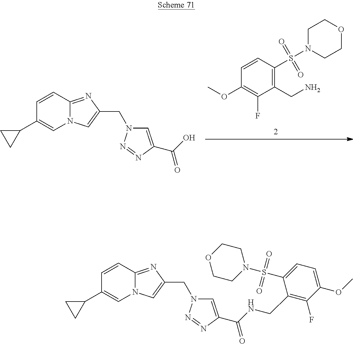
C1(CN)=C(S(=O)(=O)N2CCOCC2)C=CC(OC)=C1F.N12C(=NC(CN3C=C(C(O)=O)N=N3)=C1)C=CC(C1CC1)=C2.N12C(=NC(CN3C=C(C(NCC4=C(F)C(OC)=CC=C4S(=O)(=O)N4CCOCC4)=O)N=N3)=C1)C=CC(C1CC1)=C2
